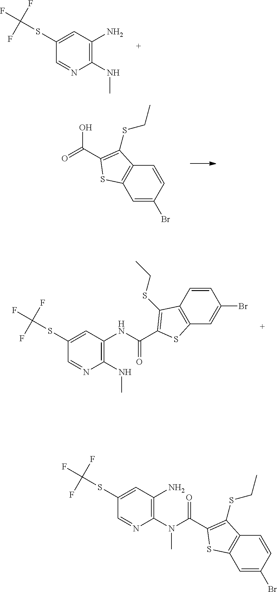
C1(NC)=C(N)C=C(SC(F)(F)F)C=N1.C1=C(Br)C=CC2=C1SC(C(=O)O)=C2SCC.C1(NC)=C(NC(=O)C2=C(SCC)C3=C(C=C(Br)C=C3)S2)C=C(SC(F)(F)F)C=N1.C1(N(C)C(=O)C2=C(SCC)C3=C(C=C(Br)C=C3)S2)=C(N)C=C(SC(F)(F)F)C=N1
